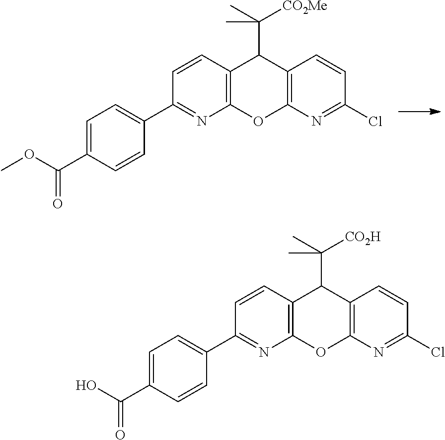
C12=C(N=C(Cl)C=C1)OC1=C(C2C(C)([CO2Me])C)C=CC(C2=CC=C(C(OC)=O)C=C2)=N1.C12=C(N=C(Cl)C=C1)OC1=C(C2C(C)([CO2H])C)C=CC(C2=CC=C(C(O)=O)C=C2)=N1
